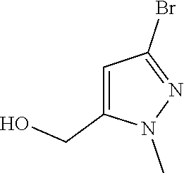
OCC1=CC(Br)=NN1C
